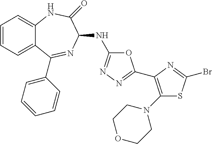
C1=CC=C2C(=C1)NC(=O)C(NC1=NN=C(C3=C(N4CCOCC4)SC(Br)=N3)O1)N=C2C1=CC=CC=C1
